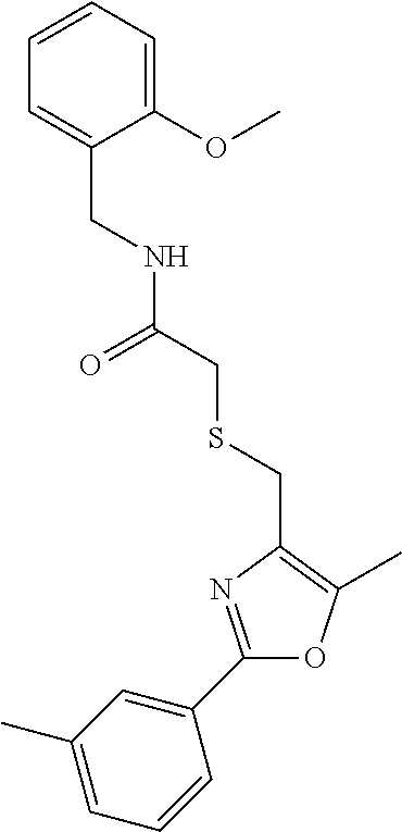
C1=C(C)C=C(C2=NC(CSCC(NCC3=CC=CC=C3OC)=O)=C(C)O2)C=C1
